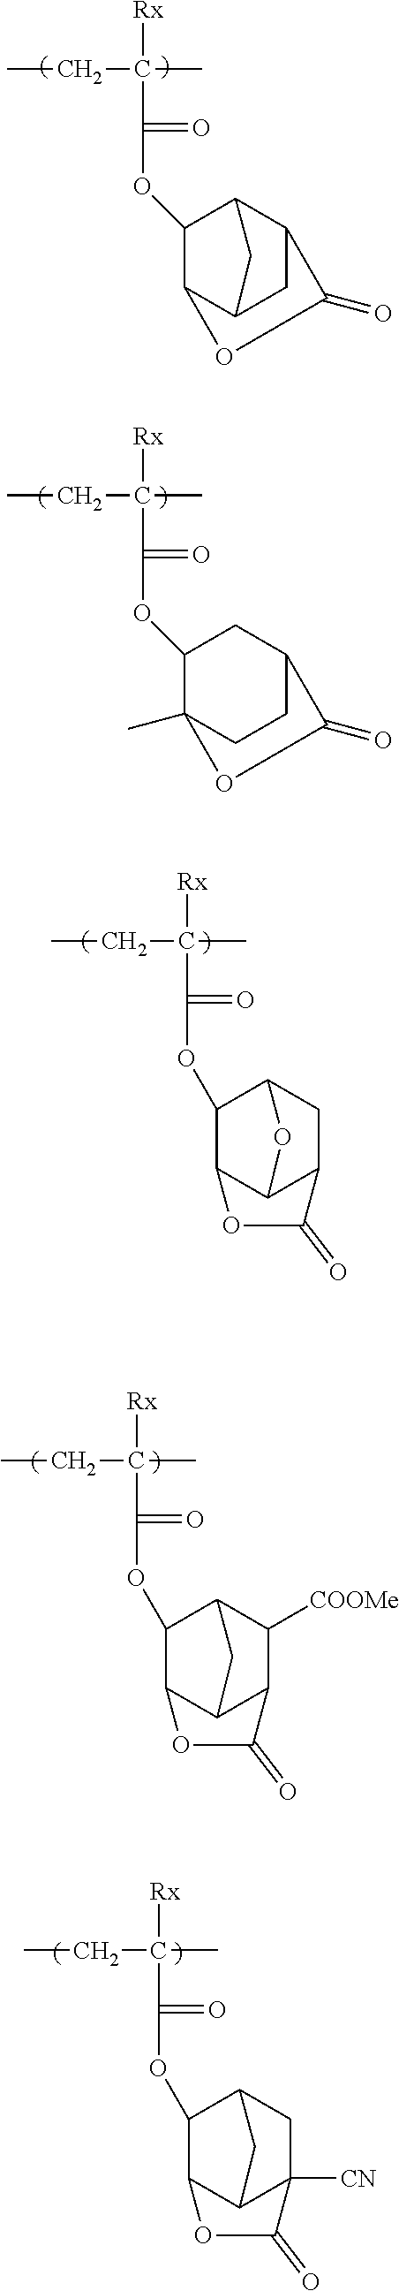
CCC(C)([Rx])C(=O)OC1C2C3CC(C1OC3=O)C2.CCC(C)([Rx])C(=O)OC1CC2CCC1(C)OC2=O.CCC(C)([Rx])C(=O)OC1C2C3C(CC1O3)C(=O)O2.CCC(C)([Rx])C(=O)OC1C2C3C(C([COOMe])C1C3)C(=O)O2.CCC(C)([Rx])C(=O)OC1C2C3C([CN])(CC1C3)C(=O)O2
